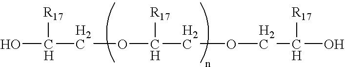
OC(COC(COCC(O)[R17])[R17])[R17]
